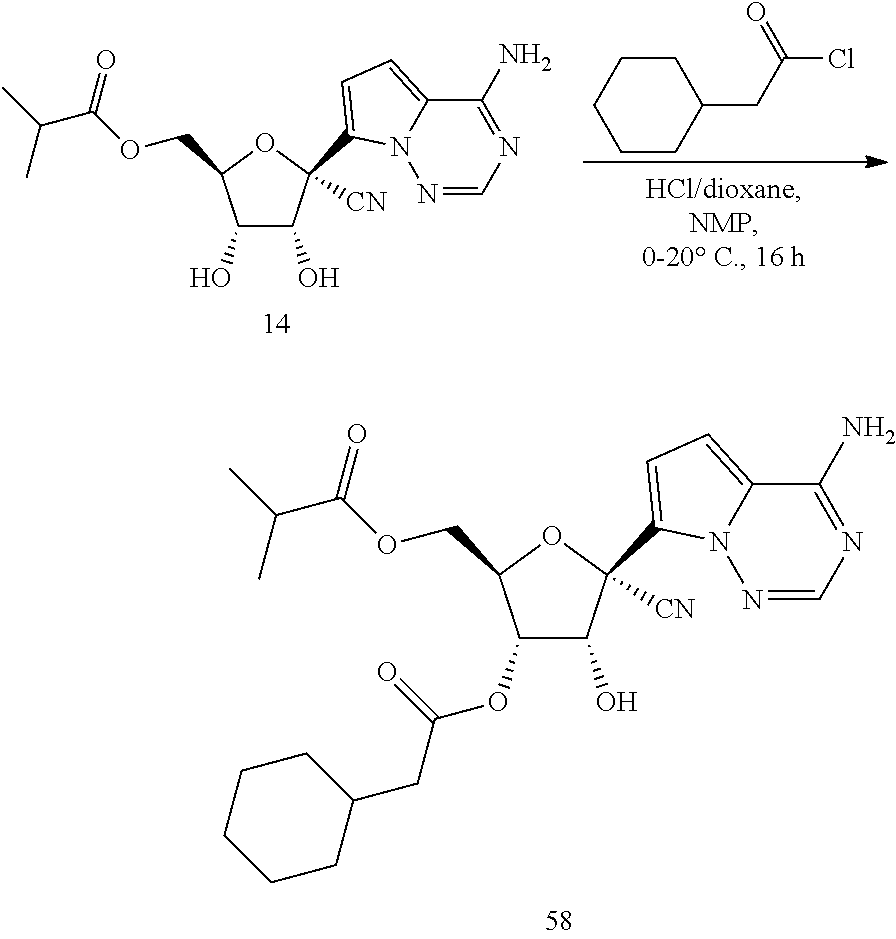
O(CC1C(O)C(O)C(C2=CC=C3C(N)=NC=NN32)([CN])O1)C(=O)C(C)C.C1CCCCC1CC(Cl)=O.O(CC1C(OC(CC2CCCCC2)=O)C(O)C(C2=CC=C3C(N)=NC=NN32)([CN])O1)C(=O)C(C)C
